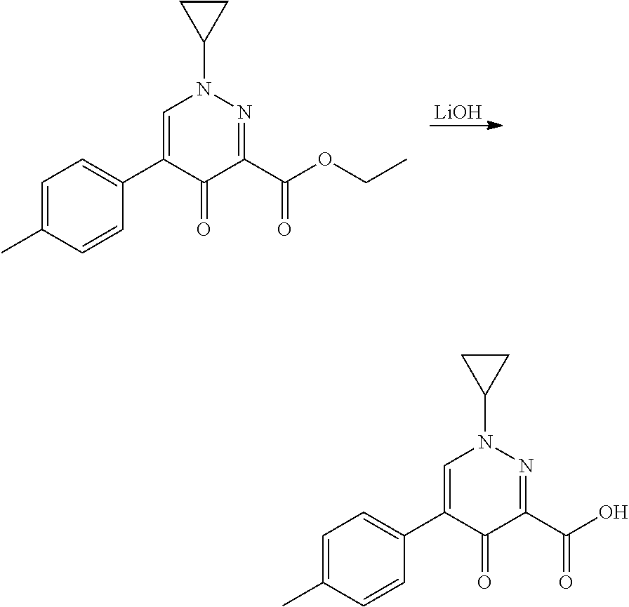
C1=C(C)C=CC(C2=CN(C3CC3)N=C(C(OCC)=O)C2=O)=C1.[LiOH].C1=C(C)C=CC(C2=CN(C3CC3)N=C(C(O)=O)C2=O)=C1
